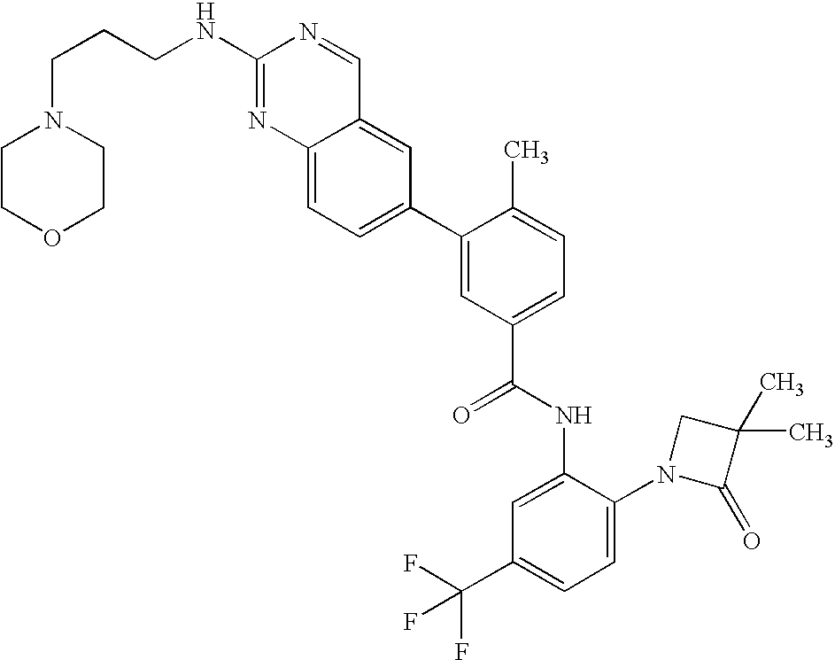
C12=CC=C(C3=CC(C(NC4=CC(C(F)(F)F)=CC=C4N4C(=O)C(C)(C)C4)=O)=CC=C3C)C=C1C=NC(NCCCN1CCOCC1)=N2
